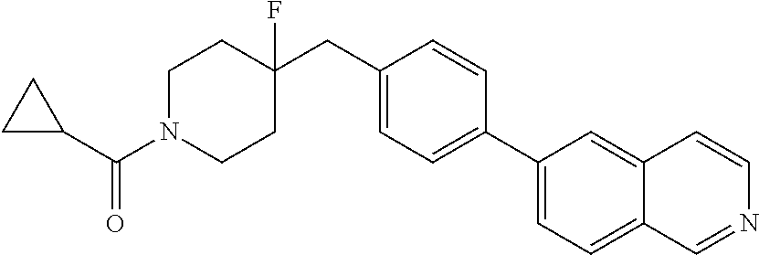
C1C(C(N2CCC(CC3=CC=C(C4=CC=C5C(=C4)C=CN=C5)C=C3)(F)CC2)=O)C1
